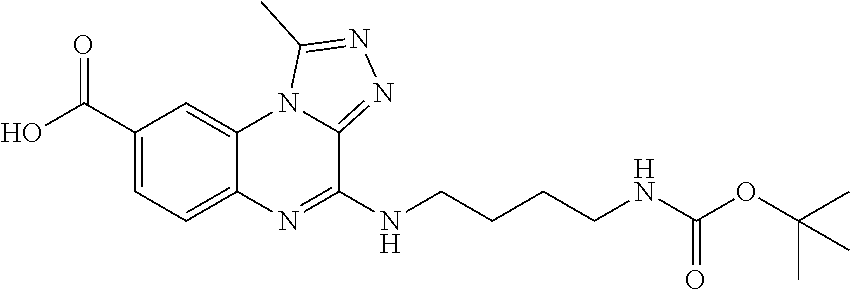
C1=C(C(O)=O)C=C2C(=C1)N=C(NCCCCNC(=O)OC(C)(C)C)C1=NN=C(C)N21
